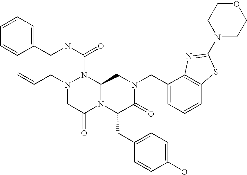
N(C(N1N(CC=C)CC(=O)N2C1CN(CC1=CC=CC3=C1N=C(N1CCOCC1)S3)C(=O)C2CC1=CC=C(O)C=C1)=O)CC1=CC=CC=C1
